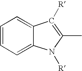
C1=CC=C2C(=C1)C([R])=C(C)N2[R]
